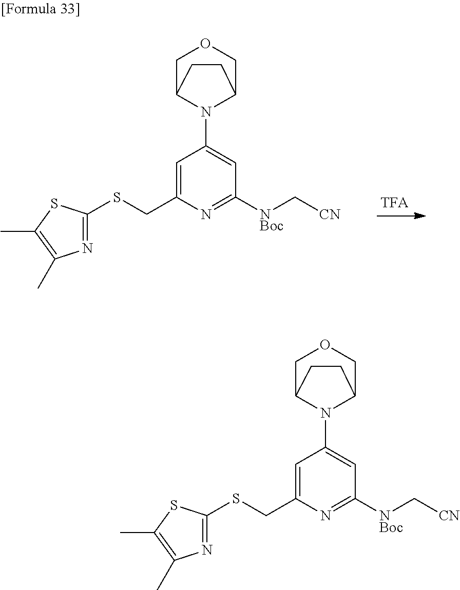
C1=C(CSC2=NC(C)=C(C)S2)N=C([NBoc]C[CN])C=C1N1C2COCC1CC2.C1=C(CSC2=NC(C)=C(C)S2)N=C([NBoc]C[CN])C=C1N1C2COCC1CC2
